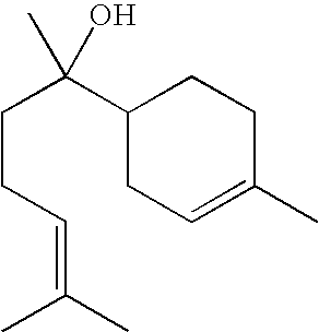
C1(C(CCC=C(C)C)(C)O)CC=C(C)CC1
